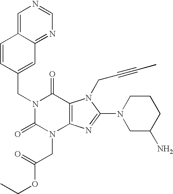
C1=CC(CN2C(=O)N(CC(OCC)=O)C3=C(C2=O)N(CC#CC)C(N2CC(N)CCC2)=N3)=CC2=NC=NC=C12
